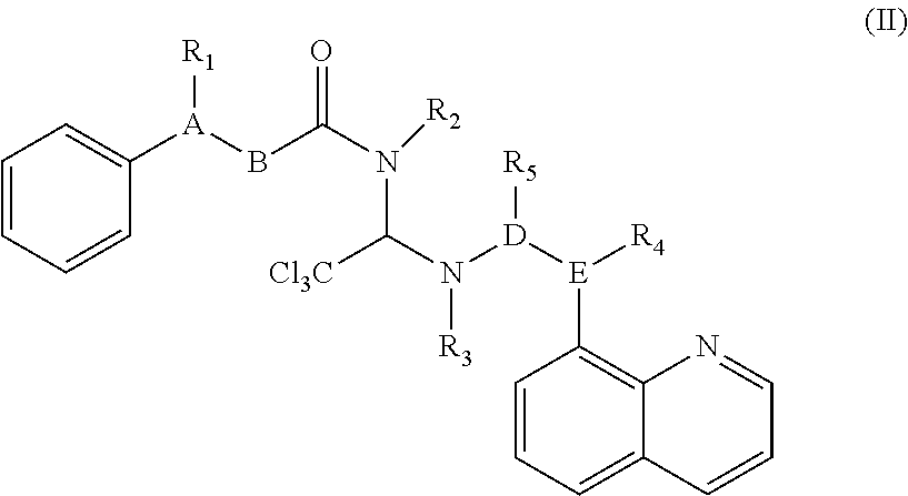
C1([E]([D](N(C(N(C(B[A](C2=CC=CC=C2)[R1])=O)[R2])[Cl3C])[R3])[R5])[R4])=C2C(=CC=C1)C=CC=N2
